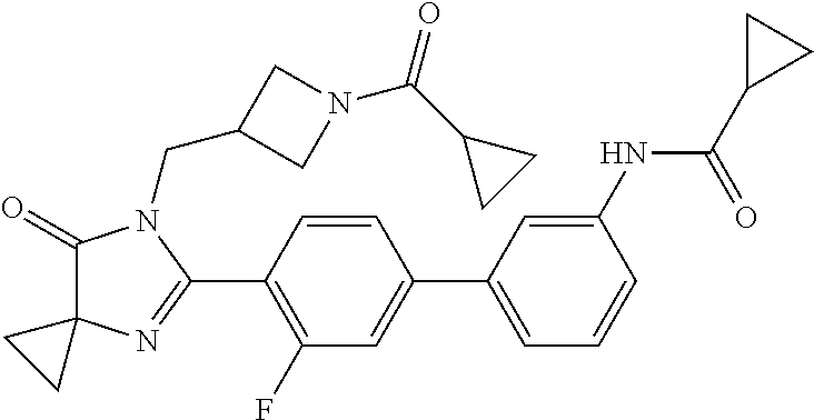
C1(=O)C2(N=C(C3=C(F)C=C(C4=CC=CC(NC(C5CC5)=O)=C4)C=C3)N1CC1CN(C(C3CC3)=O)C1)CC2
